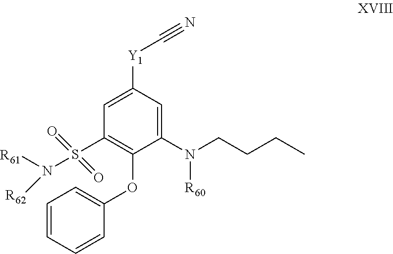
C1=C([Y1]C#N)C=C(N(CCCC)[R60])C(OC2=CC=CC=C2)=C1S(=O)(=O)N([R61])[R62]
